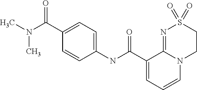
C1(C(=O)N(C)C)=CC=C(NC(C2=CC=CN3C2=NS(=O)(=O)CC3)=O)C=C1
